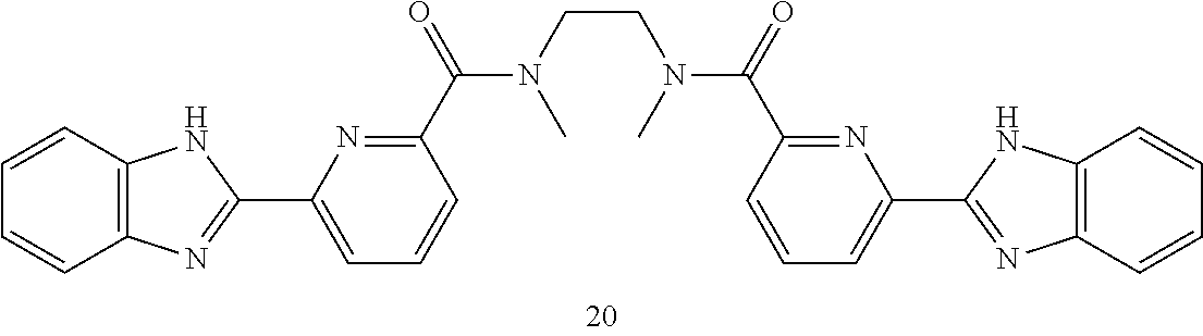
C1=CC2=C(C=C1)N=C(C1=CC=CC(C(=O)N(C)CCN(C)C(=O)C3=NC(C4=NC5=C(N4)C=CC=C5)=CC=C3)=N1)N2
